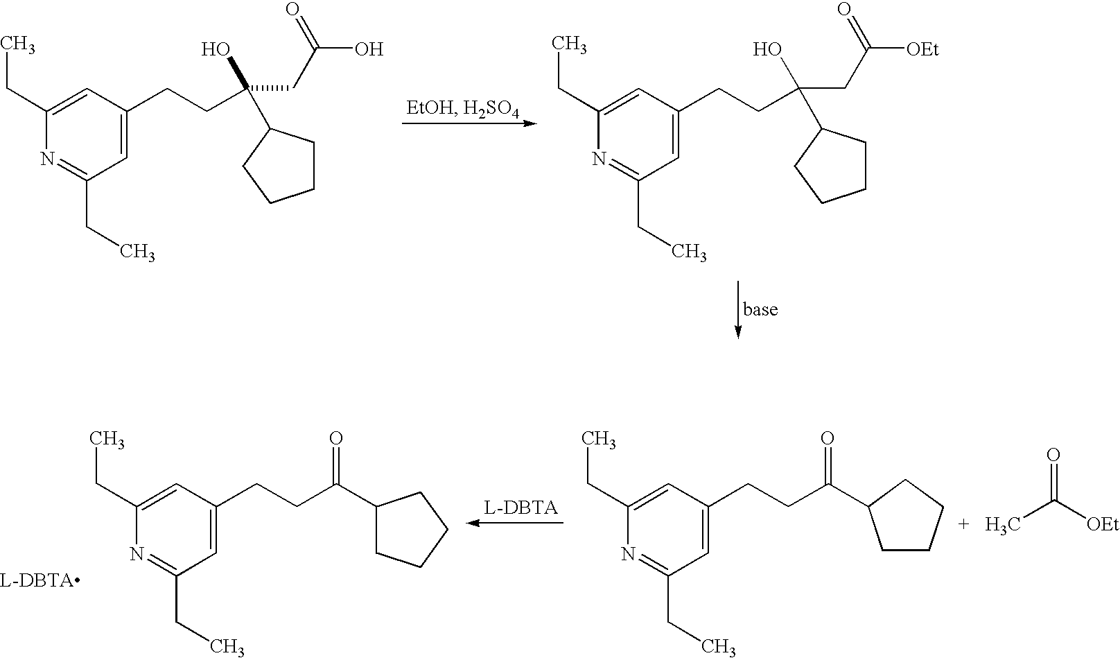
C1(CC)=CC(CCC(CC(O)=O)(O)C2CCCC2)=CC(CC)=N1.C1(CC)=CC(CCC(CC([OEt])=O)(O)C2CCCC2)=CC(CC)=N1.C1(CC)=CC(CCC(=O)C2CCCC2)=CC(CC)=N1.CC([OEt])=O.C1(CC)=CC(CCC(=O)C2CCCC2)=CC(CC)=N1
